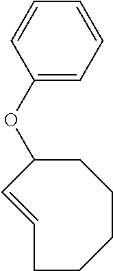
C1C(OC2=CC=CC=C2)C=CCCCC1
